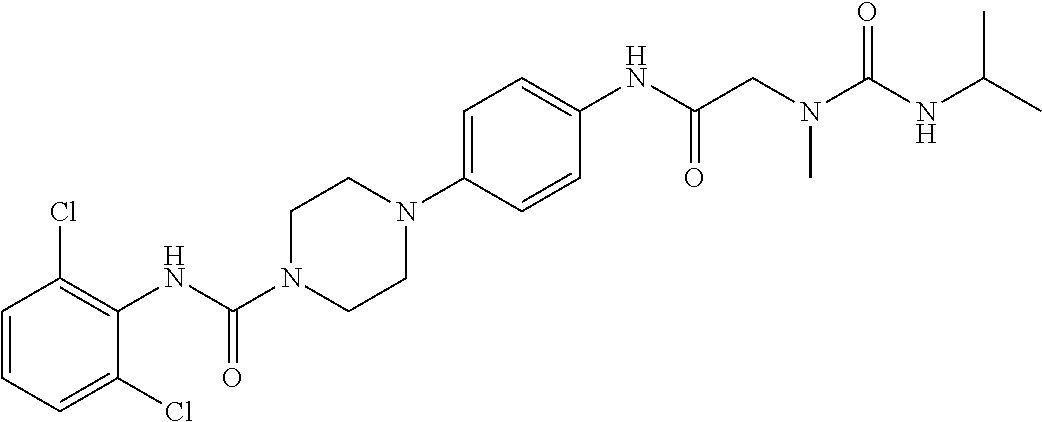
C1=CC=C(Cl)C(NC(N2CCN(C3=CC=C(NC(=O)CN(C)C(=O)NC(C)C)C=C3)CC2)=O)=C1Cl
